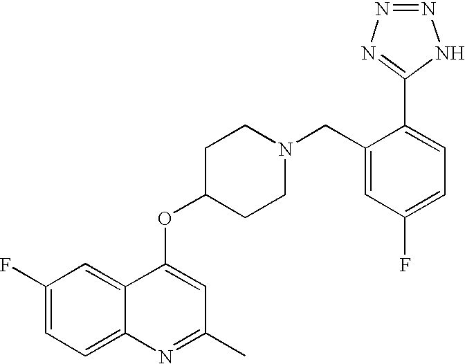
C1(F)=CC=C2C(=C1)C(OC1CCN(CC3=CC(F)=CC=C3C3=NN=NN3)CC1)=CC(C)=N2
